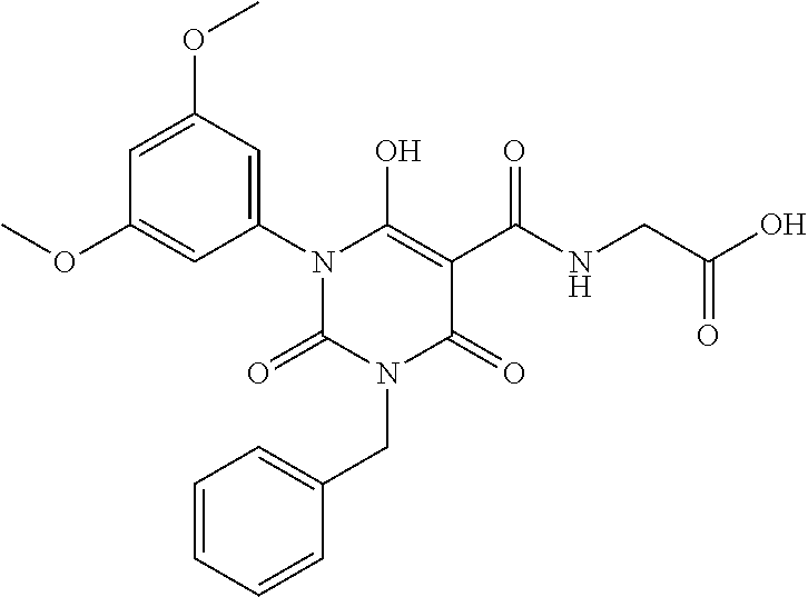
C1=C(OC)C=C(N2C(=O)N(CC3=CC=CC=C3)C(=O)C(C(NCC(O)=O)=O)=C2O)C=C1OC
